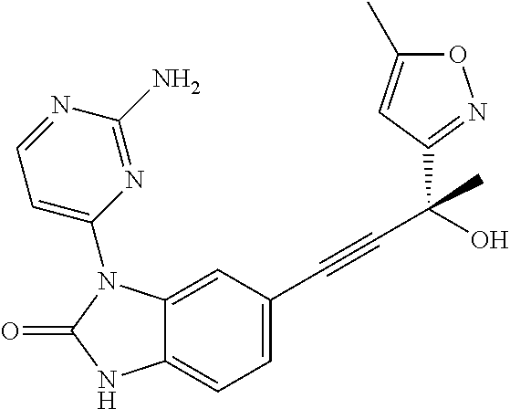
C12=CC=C(C#CC(C3=NOC(C)=C3)(O)C)C=C1N(C1=CC=NC(N)=N1)C(=O)N2
